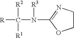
[R]C([R2])([R1])N(C1=NCCO1)[R3]
